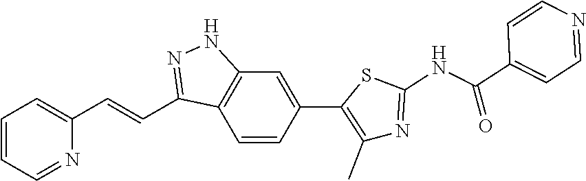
C1=CC=NC(C=CC2=NNC3=C2C=CC(C2=C(C)N=C(NC(=O)C4=CC=NC=C4)S2)=C3)=C1
